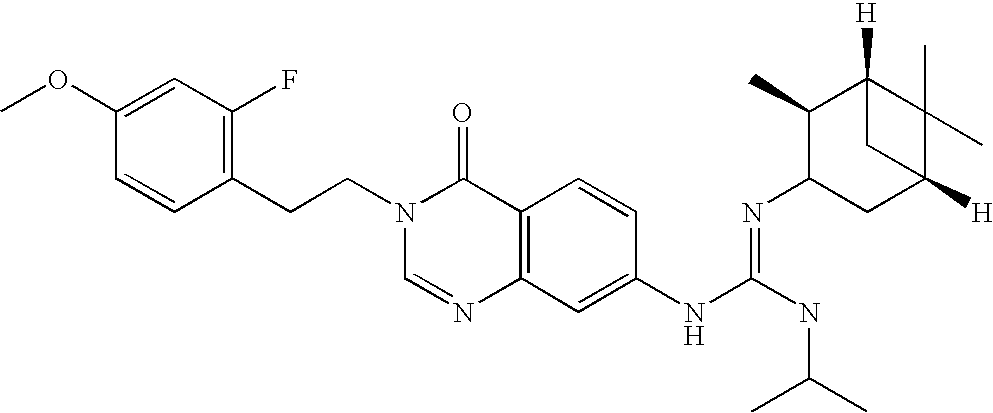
C1(CCN2C=NC3=C(C2=O)C=CC(NC(NC(C)C)=NC2CC4([H])C(C)(C)C([H])(C2C)C4)=C3)=C(F)C=C(OC)C=C1
